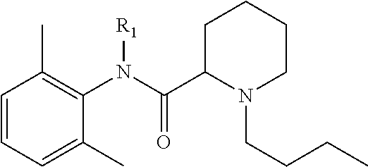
C1=C(C)C(N(C(C2N(CCCC)CCCC2)=O)[R1])=C(C)C=C1
